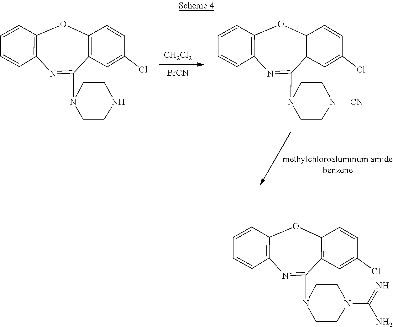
N1(C(=N)N)CCN(C2=NC3=C(OC4=C2C=C(Cl)C=C4)C=CC=C3)CC1.[CH2Cl2].[BrCN].C1CN(C2=NC3=C(OC4=C2C=C(Cl)C=C4)C=CC=C3)CCN1.C1CN(C2=NC3=C(OC4=C2C=C(Cl)C=C4)C=CC=C3)CCN1[CN]
